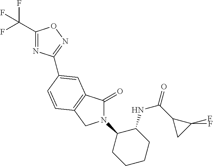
C1(C(F)(F)F)=NC(C2=CC3=C(CN(C4CCCCC4NC(C4CC4(F)F)=O)C3=O)C=C2)=NO1
